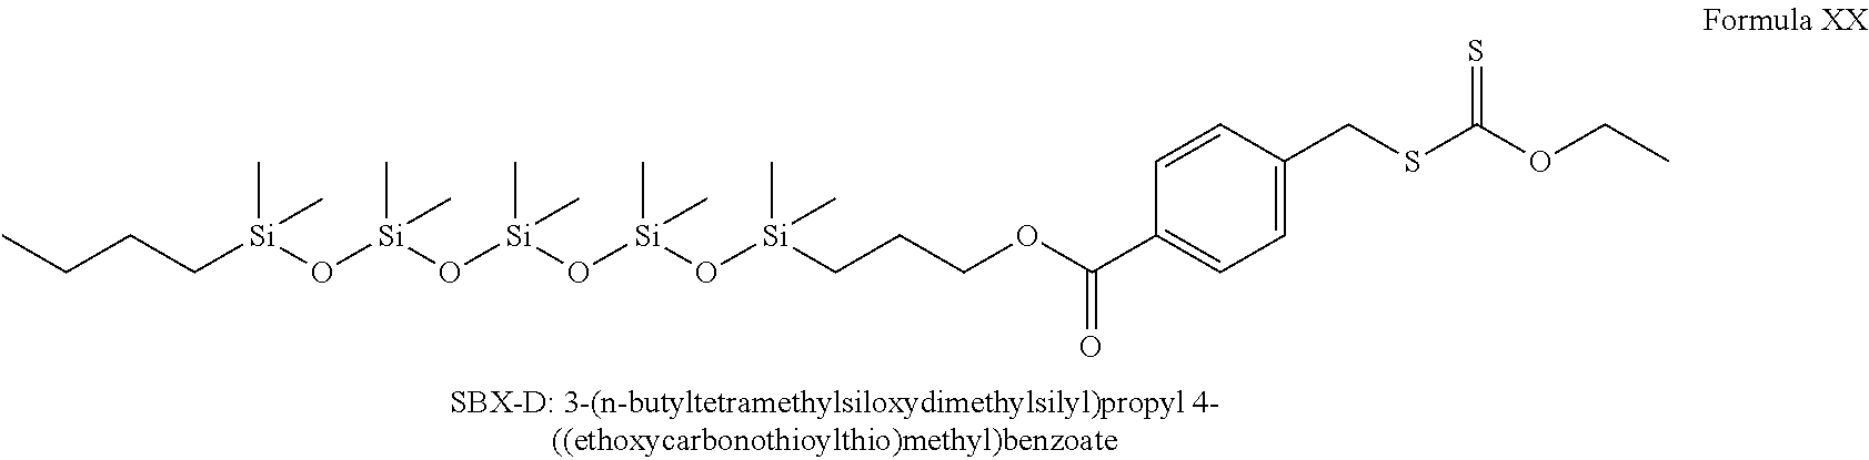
CCCC[Si](O[Si](O[Si](O[Si](O[Si](CCCOC(C1=CC=C(CSC(OCC)=S)C=C1)=O)(C)C)(C)C)(C)C)(C)C)(C)C
